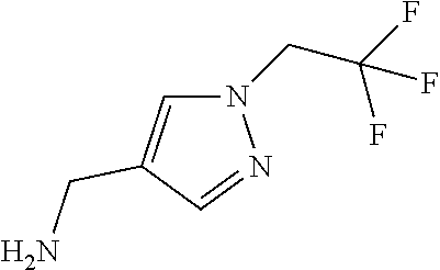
NCC1=CN(CC(F)(F)F)N=C1
